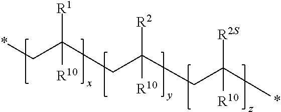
*CC(CC(CC(*)([R2S])[R10])([R2])[R10])([R1])[R10]
